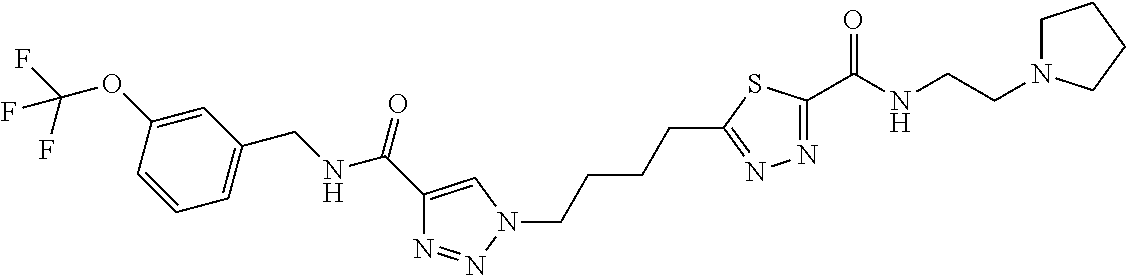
C1=CC(OC(F)(F)F)=CC(CNC(C2=CN(CCCCC3=NN=C(C(NCCN4CCCC4)=O)S3)N=N2)=O)=C1
